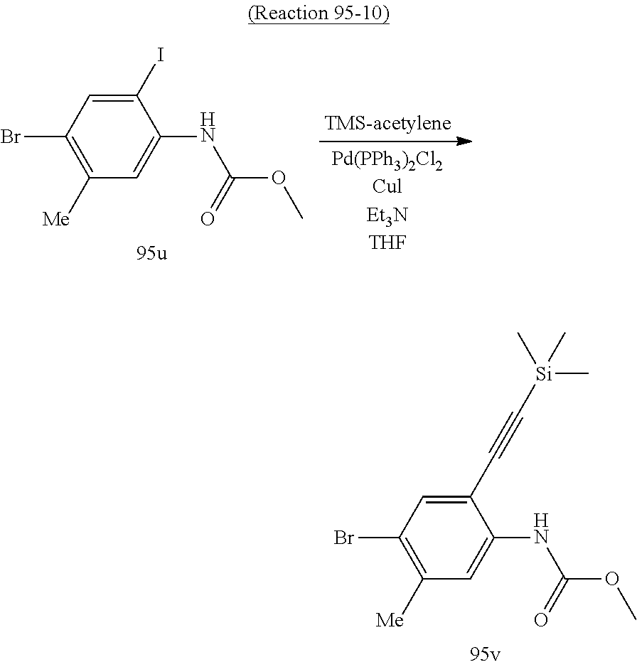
C1(C#C[Si](C)(C)C)=CC(Br)=C([Me])C=C1NC(OC)=O.C1(I)=CC(Br)=C([Me])C=C1NC(OC)=O
